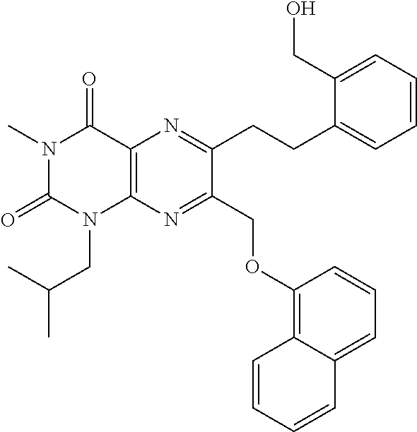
N1(C)C(=O)N(CC(C)C)C2=C(C1=O)N=C(CCC1=CC=CC=C1CO)C(COC1=C3C(=CC=C1)C=CC=C3)=N2
